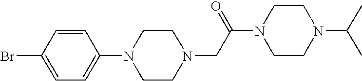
N1(C2=CC=C(Br)C=C2)CCN(CC(N2CCN(C(C)C)CC2)=O)CC1
